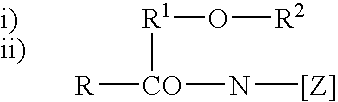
[R1]([CO]([R])N[[Z]])O[R2].[i)].[ii)]
